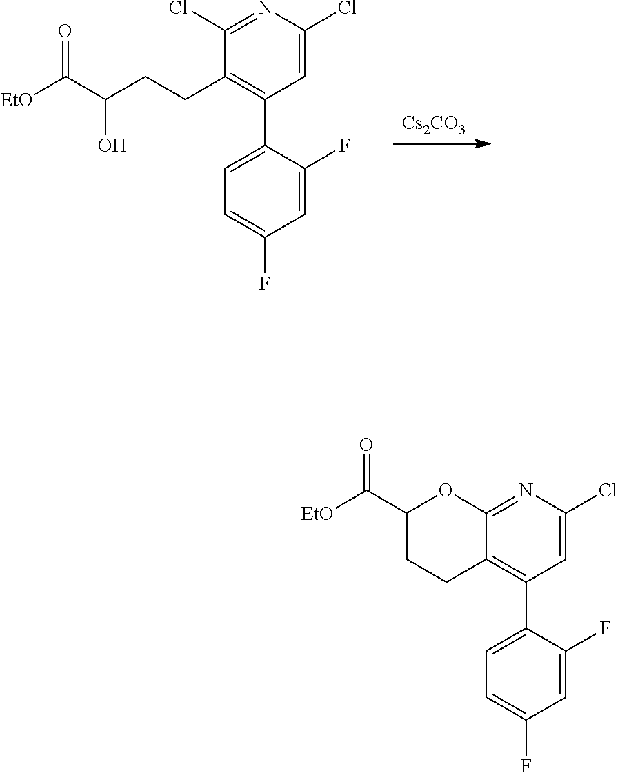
[Cs2CO3].C1(Cl)=CC(C2=CC=C(F)C=C2F)=C(CCC(C([EtO])=O)O)C(Cl)=N1.C1(Cl)=CC(C2=CC=C(F)C=C2F)=C2C(=N1)OC(C([EtO])=O)CC2
